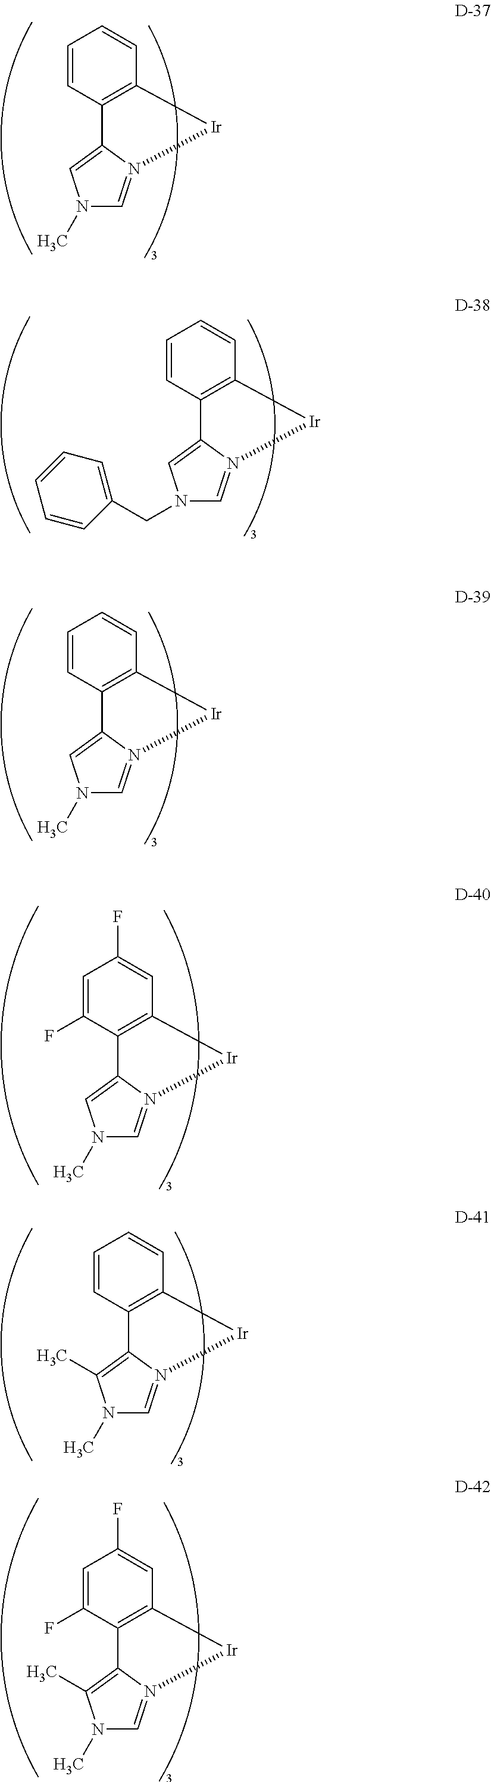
C1=CC2=C(C=C1)[Ir]N1=CN(C)C=C21.C1=CC2=C(C=C1)[Ir]N1=CN(C)C=C21.C1=C(F)C2=C(C=C1F)[Ir]N1=CN(C)C=C21.C1=CC2=C(C=C1)[Ir]N1=CN(C)C(C)=C21.C1=C(F)C2=C(C=C1F)[Ir]N1=CN(C)C(C)=C21.C1=CC2=C(C=C1)[Ir]N1=CN(CC3=CC=CC=C3)C=C21
